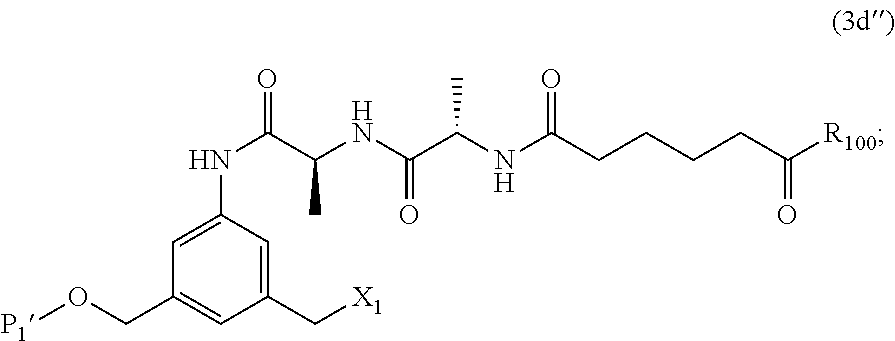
C1=C(NC(=O)C(NC(C(NC(CCCCC([R100])=O)=O)C)=O)C)C=C(C[X1])C=C1CO[P1]
